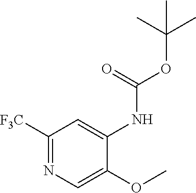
C1([F3C])=NC=C(OC)C(NC(OC(C)(C)C)=O)=C1
